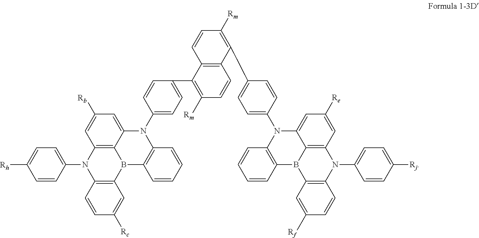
C1=C([Rc])C=CC2=C1B1C3=C(N2C2=CC=C([Rh])C=C2)C=C([Rb])C=C3N(C2=CC=C(C3=C([Rm])C=CC4=C3C=CC([Rm])=C4C3=CC=C(N4C5=CC([Re])=CC6=C5B(C5=C(N6C6=CC=C([Rj])C=C6)C=CC([Rf])=C5)C5=C4C=CC=C5)C=C3)C=C2)C2=C1C=CC=C2
